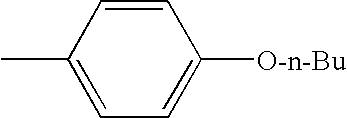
C1=CC(C)=CC=C1[O-n-Bu]
